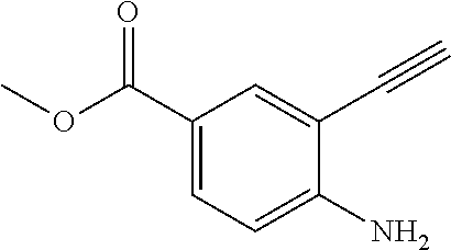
C1(C(OC)=O)=CC=C(N)C(C#C)=C1
